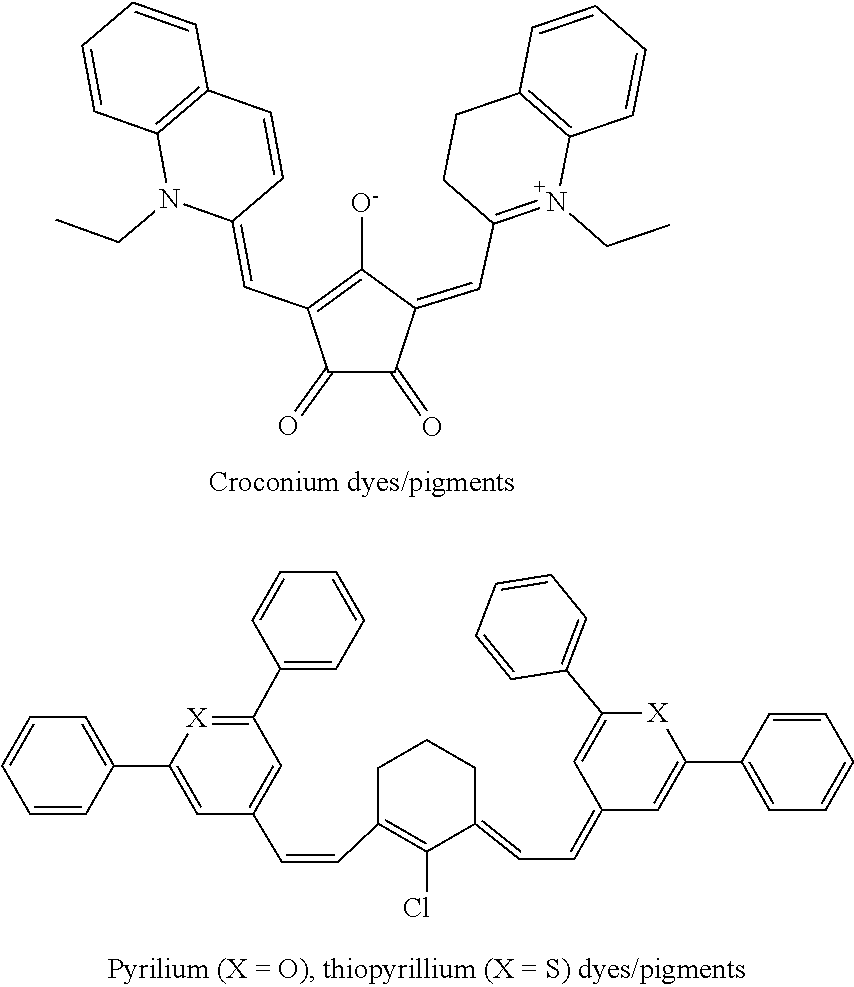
N1(CC)C(=CC2=C([O-])C(=CC3=N(CC)C4=C(CC3)C=CC=C4)C(=O)C2=O)C=CC2=C1C=CC=C2.C1(C=CC2=CC(C3=CC=CC=C3)=[X]C(C3=CC=CC=C3)=C2)=C(Cl)C(=CC=C2C=C(C3=CC=CC=C3)[X]C(C3=CC=CC=C3)=C2)CCC1
